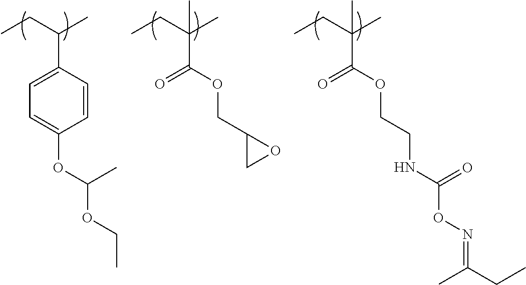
CCC(C)C1=CC=C(OC(OCC)C)C=C1.CCC(C)(C(=O)OCC1CO1)C.CCC(C)(C(=O)OCCNC(ON=C(CC)C)=O)C
